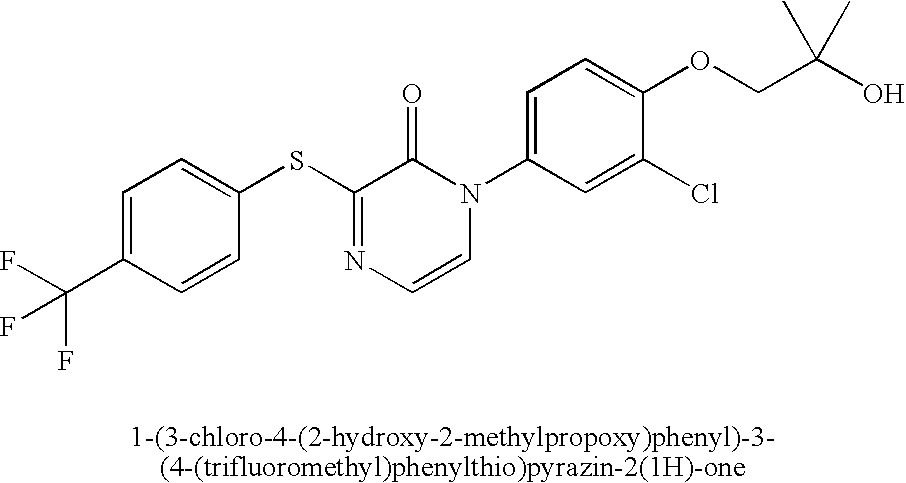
S(C1=NC=CN(C2=CC=C(OCC(O)(C)C)C(Cl)=C2)C1=O)C1=CC=C(C(F)(F)F)C=C1
